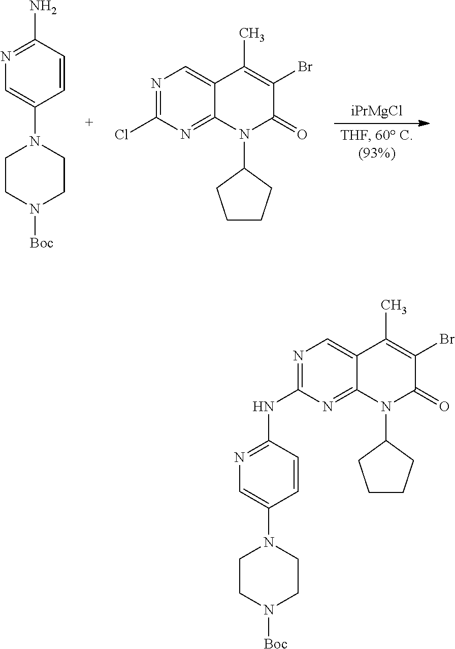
C1=CC(N2CCN([Boc])CC2)=CN=C1NC1=NC=C2C(=N1)N(C1CCCC1)C(=O)C(Br)=C2C.[iPrMgCl].N1=C(Cl)N=C2C(=C1)C(C)=C(Br)C(=O)N2C1CCCC1.C1=CC(N2CCN([Boc])CC2)=CN=C1N
